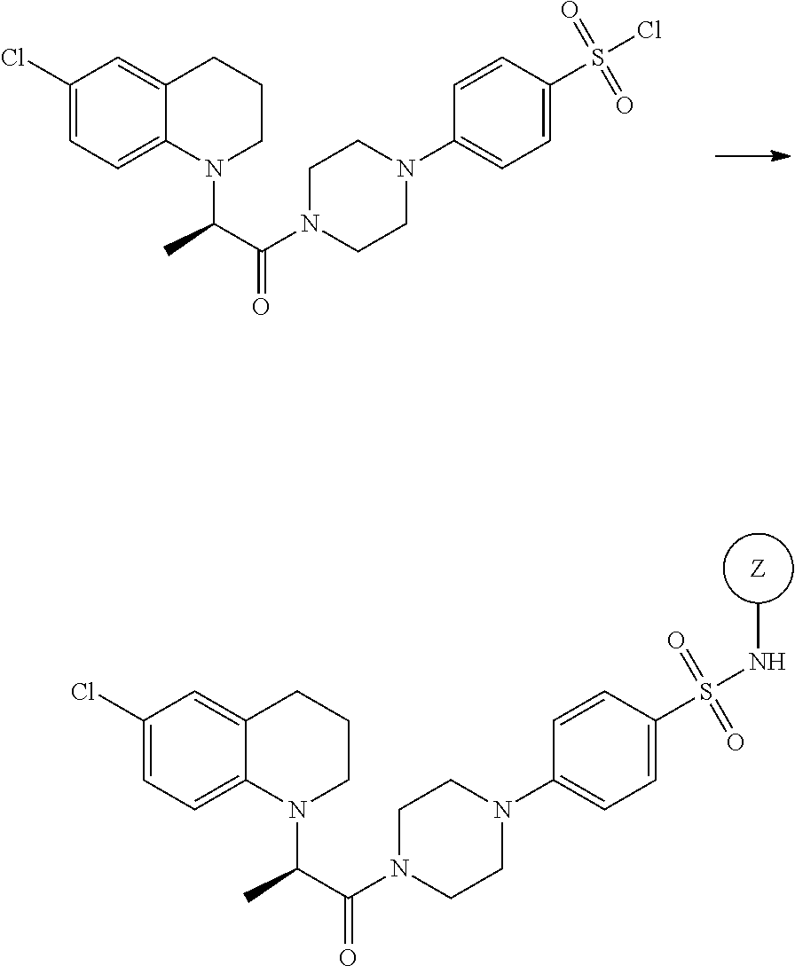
C12=CC(Cl)=CC=C1N(C(C(N1CCN(C3=CC=C(S(=O)(Cl)=O)C=C3)CC1)=O)C)CCC2.C12=CC(Cl)=CC=C1N(C(C(N1CCN(C3=CC=C(S(=O)(NC)=O)C=C3)CC1)=O)C)CCC2.[Z]
